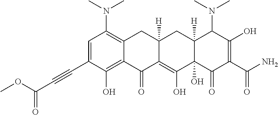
N(C1=C2C(=C(O)C(C#CC(=O)OC)=C1)C(=O)C1=C(O)C3(O)C([H])(CC1([H])C2)C(N(C)C)C(O)=C(C(N)=O)C3=O)(C)C
